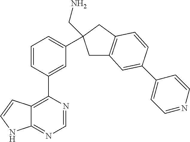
C1=NC(C2=CC(C3(CN)CC4=C(C3)C=CC(C3=CC=NC=C3)=C4)=CC=C2)=C2C(=N1)NC=C2
